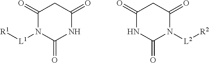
C1(=O)N([L1][R1])C(=O)NC(=O)C1.C1(=O)NC(=O)N([L2][R2])C(=O)C1
